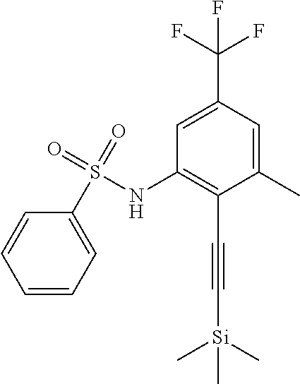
C1(C(F)(F)F)=CC(NS(C2=CC=CC=C2)(=O)=O)=C(C#C[Si](C)(C)C)C(C)=C1
